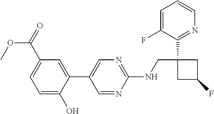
C1(NCC2(C3=NC=CC=C3F)CC(F)C2)=NC=C(C2=CC(C(=O)OC)=CC=C2O)C=N1
